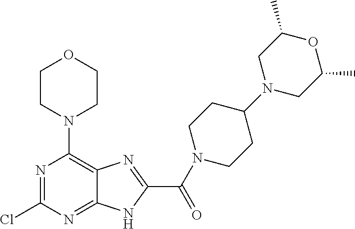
N1=C(Cl)N=C2C(=C1N1CCOCC1)N=C(C(N1CCC(N3CC(C)OC(C)C3)CC1)=O)N2
